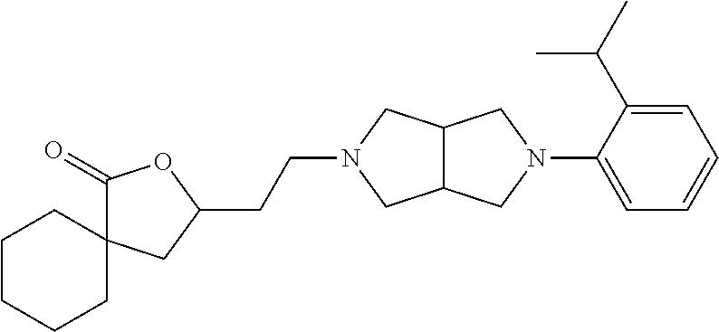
C12C(CN(C3=CC=CC=C3C(C)C)C1)CN(CCC1OC(=O)C3(C1)CCCCC3)C2
